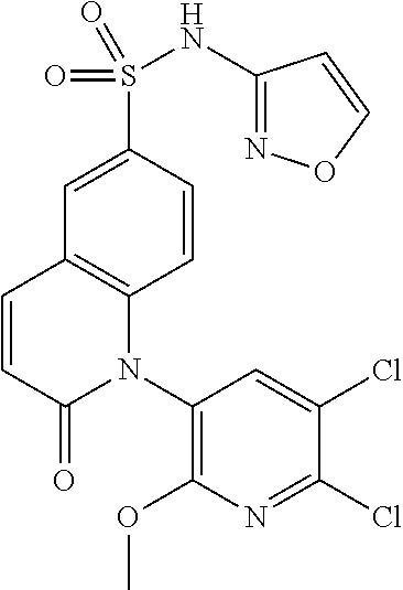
C1(S(NC2=NOC=C2)(=O)=O)=CC2=C(C=C1)N(C1=C(OC)N=C(Cl)C(Cl)=C1)C(=O)C=C2
